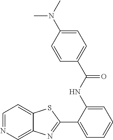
C1(NC(C2=CC=C(N(C)C)C=C2)=O)=CC=CC=C1C1=NC2=CN=CC=C2S1
